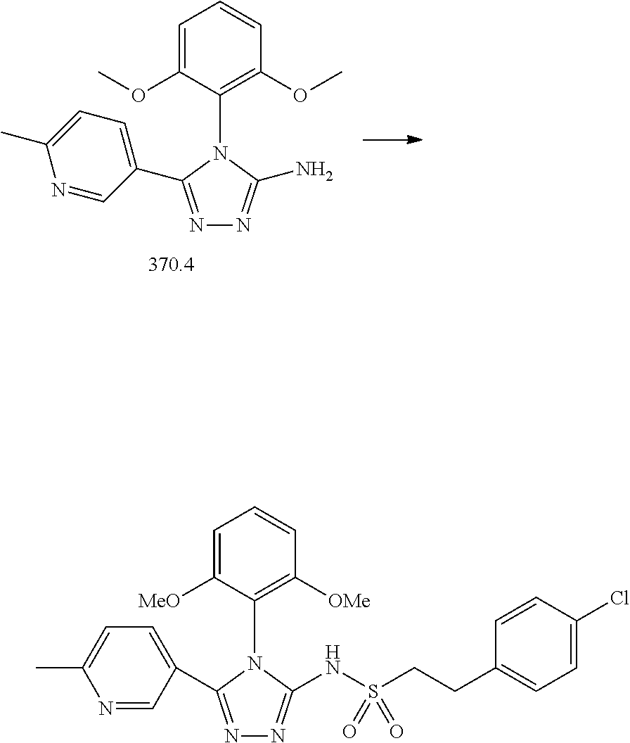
C1=C(OC)C(N2C(N)=NN=C2C2=CC=C(C)N=C2)=C(OC)C=C1.N1=CC(C2=NN=C(NS(CCC3=CC=C(Cl)C=C3)(=O)=O)N2C2=C([OMe])C=CC=C2[MeO])=CC=C1C
